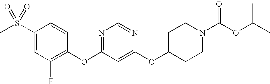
C1(S(C)(=O)=O)=CC(F)=C(OC2=NC=NC(OC3CCN(C(OC(C)C)=O)CC3)=C2)C=C1
